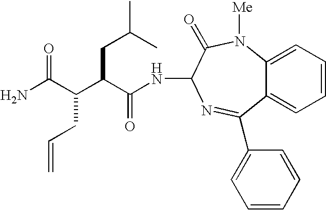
NC(C(C(CC(C)C)C(NC1C(=O)N([Me])C2=CC=CC=C2C(C2=CC=CC=C2)=N1)=O)CC=C)=O
